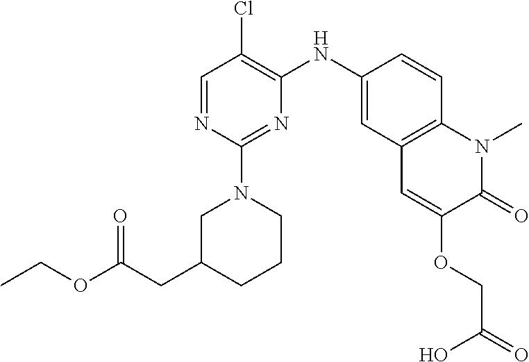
C1=NC(N2CC(CC(OCC)=O)CCC2)=NC(NC2=CC3=C(C=C2)N(C)C(=O)C(OCC(=O)O)=C3)=C1Cl
